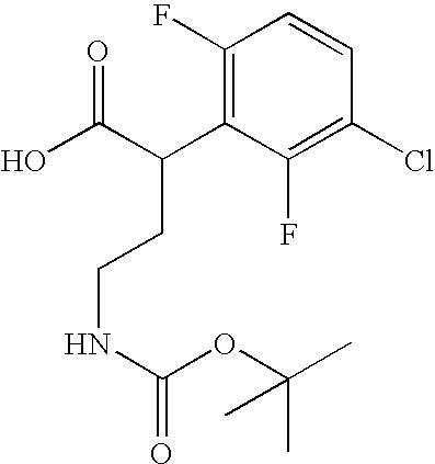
C1(F)=C(C(C(O)=O)CCNC(OC(C)(C)C)=O)C(F)=C(Cl)C=C1
